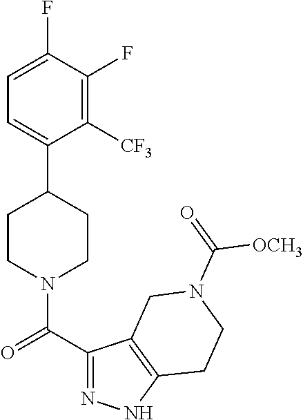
C1=C(F)C(F)=C([CF3])C(C2CCN(C(C3=NNC4=C3CN(C(=O)[OCH3])CC4)=O)CC2)=C1
